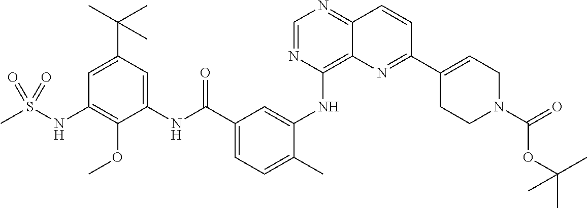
C1=NC(NC2=CC(C(NC3=CC(C(C)(C)C)=CC(NS(C)(=O)=O)=C3OC)=O)=CC=C2C)=C2C(=N1)C=CC(C1=CCN(C(OC(C)(C)C)=O)CC1)=N2
